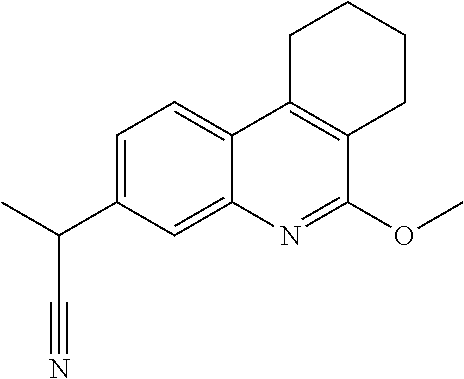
C1=C(C(C)C#N)C=C2C(=C1)C1=C(C(OC)=N2)CCCC1
